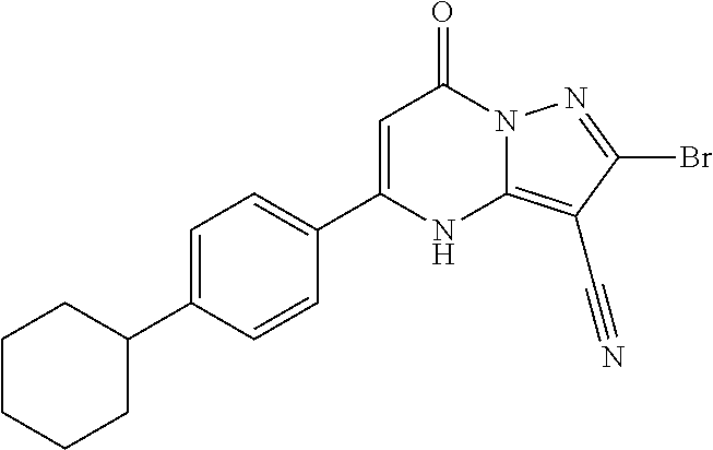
C1=C(C2=CC=C(C3CCCCC3)C=C2)NC2=C(C#N)C(Br)=NN2C1=O
